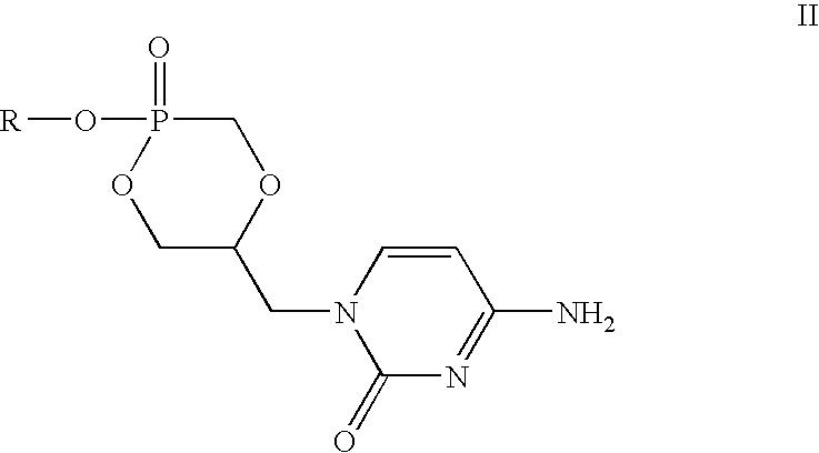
[R]OP1(=O)COC(CN2C(=O)N=C(N)C=C2)CO1
